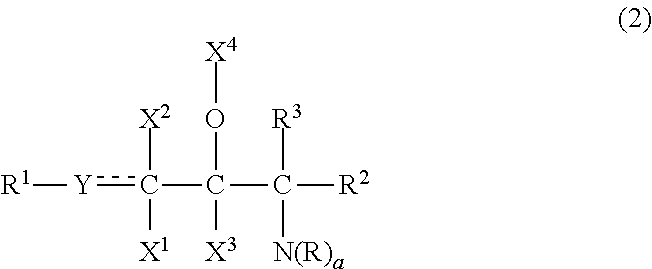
[R1][Y]c([X2])([X1])C(O[X4])([X3])C([R3])([N(R)a])[R2]
